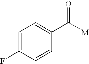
C1=C(F)C=CC(C([M])=O)=C1
